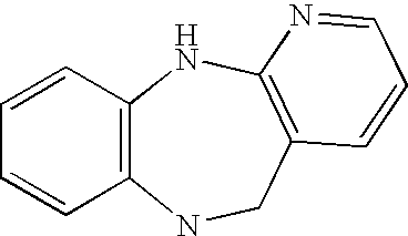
C1=CC2=C(C=C1)NCC1=C(N2)N=CC=C1
